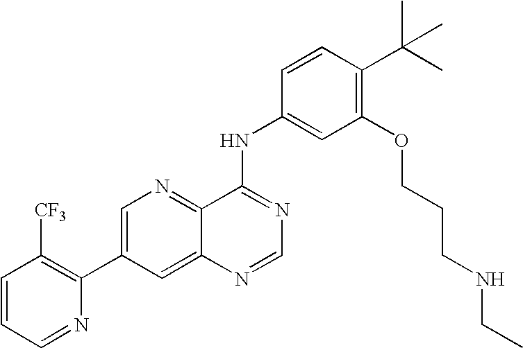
C1=CC=NC(C2=CN=C3C(=C2)N=CN=C3NC2=CC(OCCCNCC)=C(C(C)(C)C)C=C2)=C1[CF3]
